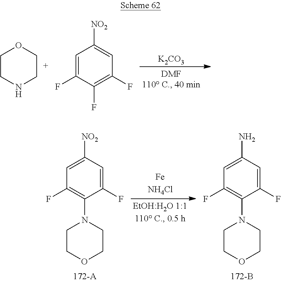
C1CNCCO1.C1=C(F)C(F)=C(F)C=C1[NO2].[K2CO3].C1=C([NO2])C=C(F)C(N2CCOCC2)=C1F.C1=C(N)C=C(F)C(N2CCOCC2)=C1F
